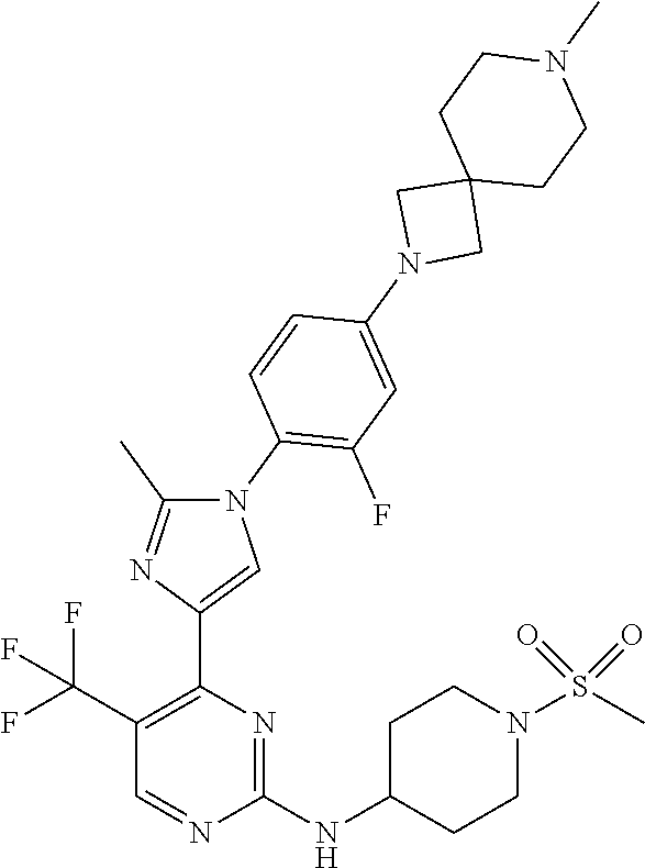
N1(C2=C(F)C=C(N3CC4(C3)CCN(C)CC4)C=C2)C(C)=NC(C2=C(C(F)(F)F)C=NC(NC3CCN(S(C)(=O)=O)CC3)=N2)=C1
